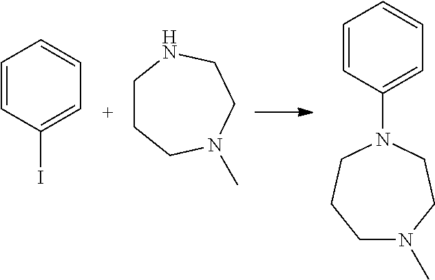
C1=CC(N2CCCN(C)CC2)=CC=C1.C1CCN(C)CCN1.C1=CC(I)=CC=C1
